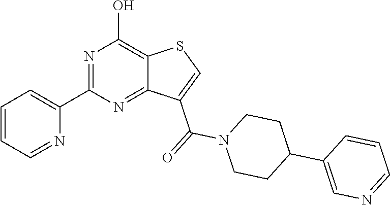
C1(C2=CC=CC=N2)=NC(O)=C2C(=N1)C(C(=O)N1CCC(C3=CN=CC=C3)CC1)=CS2
